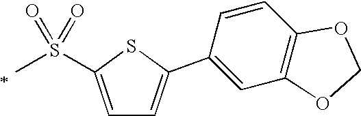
C1=C(S(=O)(=O)C)SC(C2=CC3=C(C=C2)OCO3)=C1
